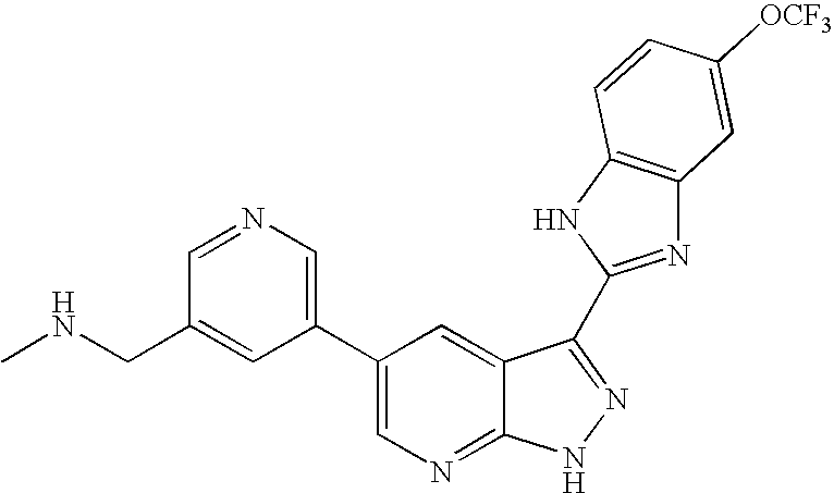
C1(C2=CN=C3C(=C2)C(C2=NC4=C(N2)C=CC([OCF3])=C4)=NN3)=CN=CC(CNC)=C1
